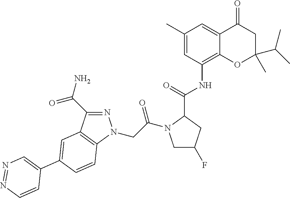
N1=C(C(=O)N)C2=C(N1CC(=O)N1CC(F)CC1C(NC1=C3C(=CC(C)=C1)C(=O)CC(C(C)C)(C)O3)=O)C=CC(C1=CN=NC=C1)=C2
